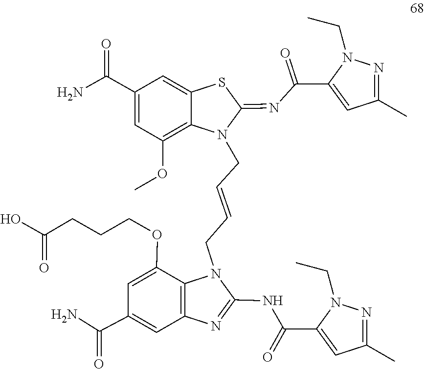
N(C1=NC2=C(N1CC=CCN1C(=NC(=O)C3=CC(C)=NN3CC)SC3=CC(C(N)=O)=CC(OC)=C13)C(OCCCC(O)=O)=CC(C(=O)N)=C2)C(C1=CC(C)=NN1CC)=O
